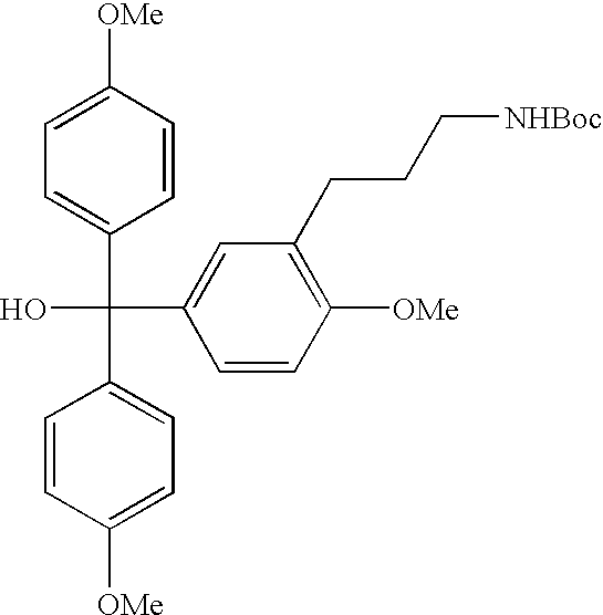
C1=CC([OMe])=CC=C1C(C1=CC=C([OMe])C=C1)(C1=CC(CCC[NHBoc])=C([OMe])C=C1)O
